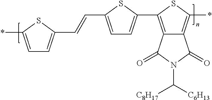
C1=C(C=CC2=CC=C(C3=C4C(=C(*)S3)C(=O)N(C([C6H13])[C8H17])C4=O)S2)SC(*)=C1
